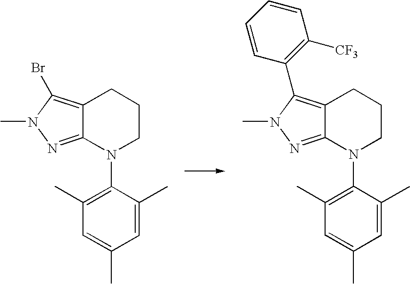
C12=C(Br)N(C)N=C1N(C1=C(C)C=C(C)C=C1C)CCC2.C12=C(C3=C([CF3])C=CC=C3)N(C)N=C1N(C1=C(C)C=C(C)C=C1C)CCC2
